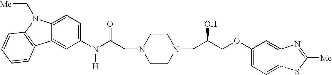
C12=CC=C(N(C(CN3CCN(CC(COC4=CC=C5C(=C4)N=C([Me])S5)O)CC3)=O)[H])C=C1C1=C(N2C[Me])C=CC=C1
